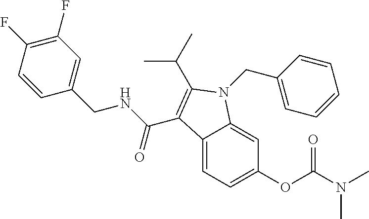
C1(F)=C(F)C=CC(CNC(=O)C2=C(C(C)C)N(CC3=CC=CC=C3)C3=CC(OC(N(C)C)=O)=CC=C32)=C1
